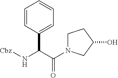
C1=CC(C(N[Cbz])C(=O)N2CCC(O)C2)=CC=C1
